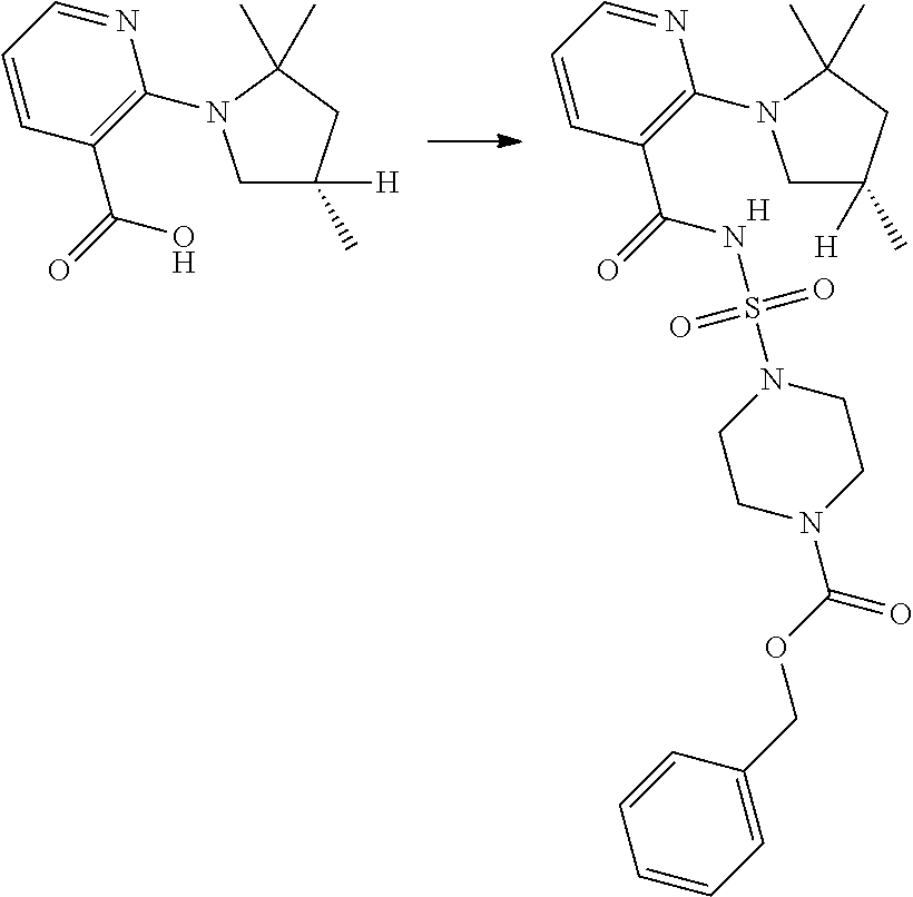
C1=CC(C(=O)O)=C(N2CC([H])(C)CC2(C)C)N=C1.C1=CC(C(=O)NS(N2CCN(C(=O)OCC3=CC=CC=C3)CC2)(=O)=O)=C(N2CC([H])(C)CC2(C)C)N=C1.[H]
